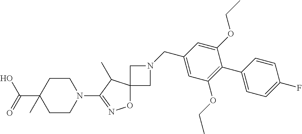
O1C2(C(C)C(N3CCC(C(O)=O)(C)CC3)=N1)CN(CC1=CC(OCC)=C(C3=CC=C(F)C=C3)C(OCC)=C1)C2
